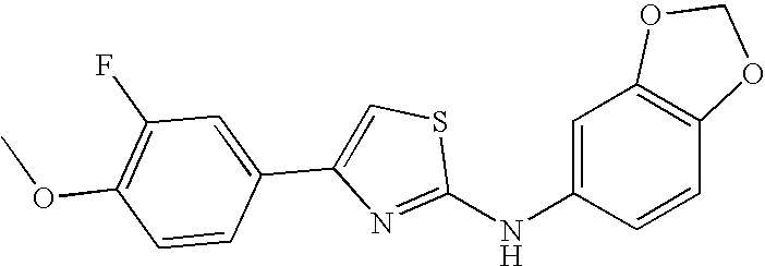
C1(OC)=C(F)C=C(C2=CSC(NC3=CC4=C(C=C3)OCO4)=N2)C=C1
